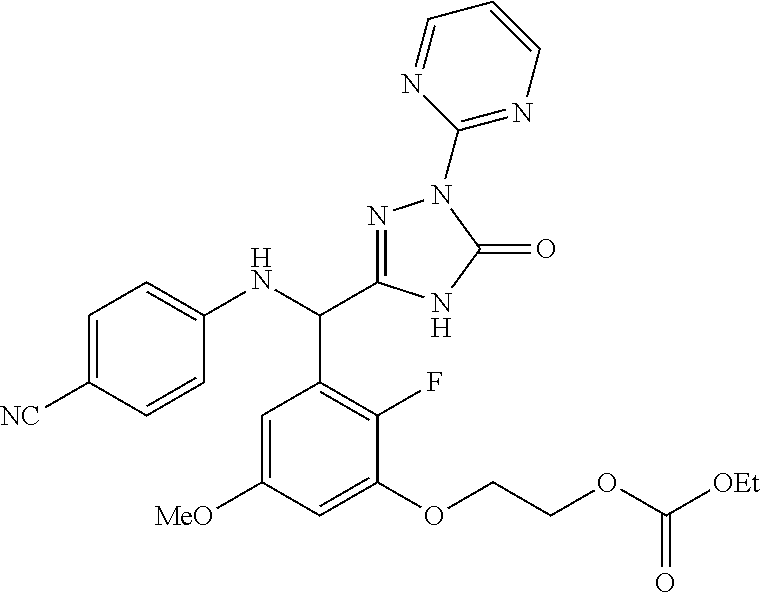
C1=C([NC])C=CC(NC(C2=C(F)C(OCCOC([OEt])=O)=CC([MeO])=C2)C2=NN(C3=NC=CC=N3)C(=O)N2)=C1
